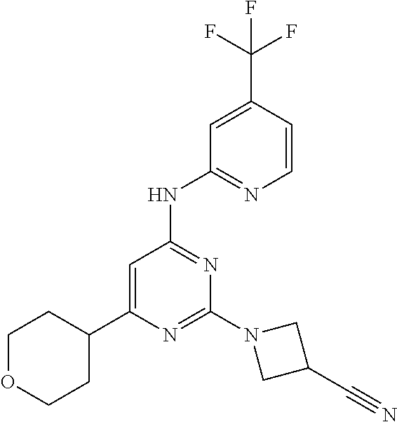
C1=C(C2CCOCC2)N=C(N2CC(C#N)C2)N=C1NC1=NC=CC(C(F)(F)F)=C1
